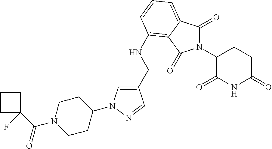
C1(CNC2=C3C(=CC=C2)C(=O)N(C2C(=O)NC(=O)CC2)C3=O)=CN(C2CCN(C(=O)C3(F)CCC3)CC2)N=C1
